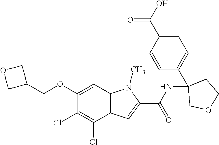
C12=C(C=C(OCC3COC3)C(Cl)=C1Cl)N(C)C(C(NC1(C3=CC=C(C(O)=O)C=C3)COCC1)=O)=C2
